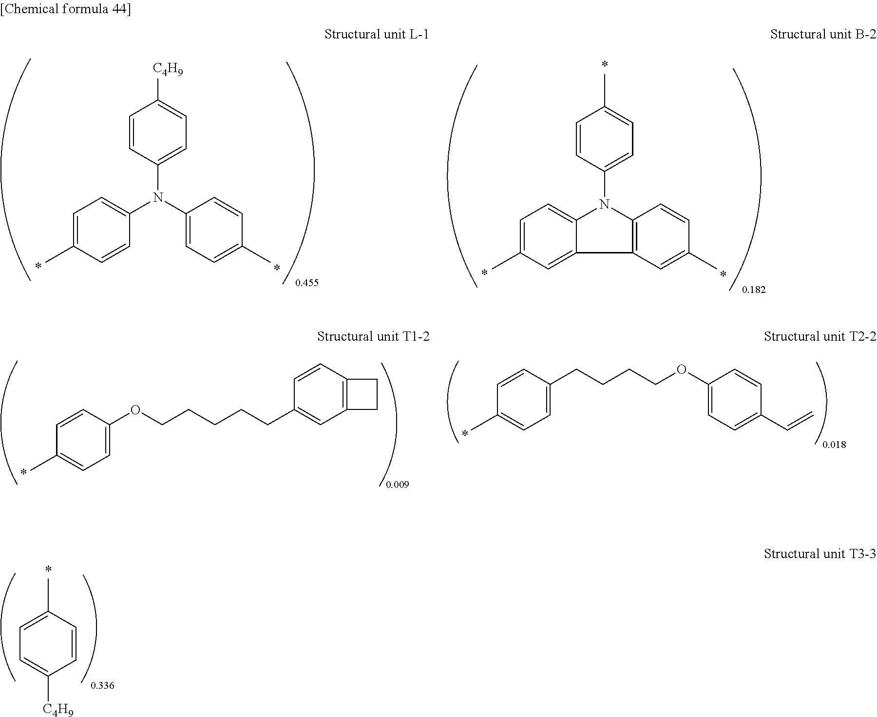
N(C1=CC=C([C4H9])C=C1)(C1=CC=C(C)C=C1)C1=CC=C(C)C=C1.N1(C2=CC=C(C)C=C2)C2=CC=C(C)C=C2C2=C1C=CC(C)=C2.C1([C4H9])=CC=C(C)C=C1.C1(OCCCCCC2=CC3=C(C=C2)CC3)=CC=C(C)C=C1.C1(CCCCOC2=CC=C(C=C)C=C2)=CC=C(C)C=C1
